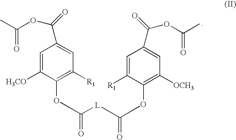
C1=C([H3CO])C(OC(=O)[L]C(OC2=C([OCH3])C=C(C(=O)OC(=O)C)C=C2[R1])=O)=C([R1])C=C1C(=O)OC(=O)C
